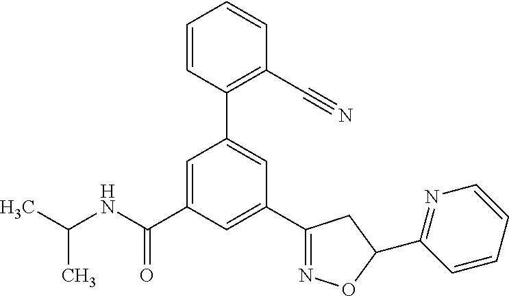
CC(NC(C1=CC(C2=C(C#N)C=CC=C2)=CC(C2=NOC(C3=NC=CC=C3)C2)=C1)=O)C
